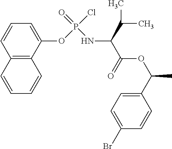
C1(OP(Cl)(=O)NC(C(=O)OC(C)C2=CC=C(Br)C=C2)C(C)C)=CC=CC2=C1C=CC=C2
